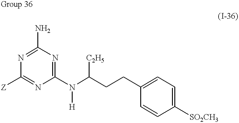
C1(N)=NC([Z])=NC(N([H])C(CCC2=CC=C([SO2CH3])C=C2)[C2H5])=N1
